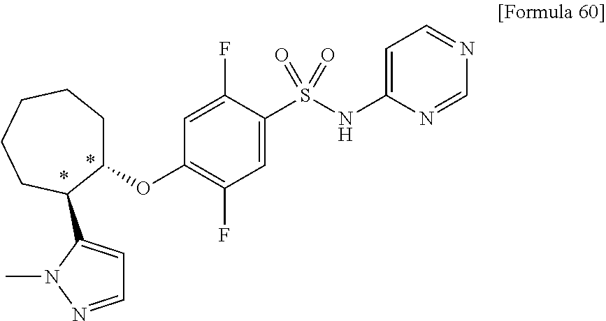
C1(S(NC2=CC=NC=N2)(=O)=O)=CC(F)=C(OC2CCCCCC2C2=CC=NN2C)C=C1F
